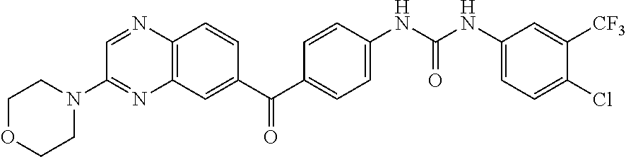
C12=C(C=C(C(C3=CC=C(NC(NC4=CC=C(Cl)C([CF3])=C4)=O)C=C3)=O)C=C1)N=C(N1CCOCC1)C=N2
